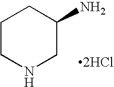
C1CNCC(N)C1.[2HCl]
